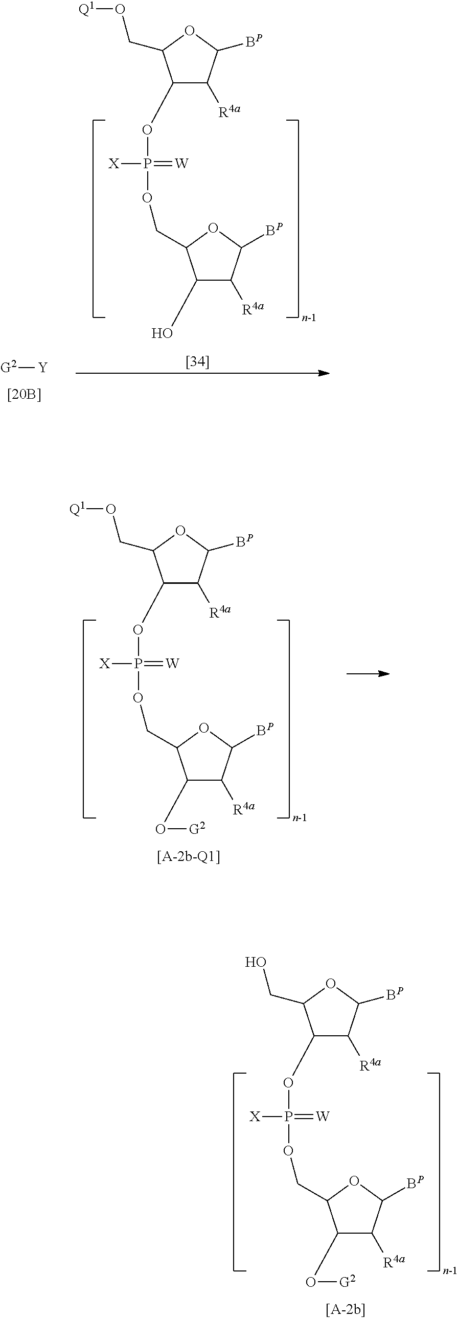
C1(OP([X])(=[W])OCC2C(O[G2])C([R4a])C([BP])O2)C([R4a])C([BP])OC1CO[Q1].C1(OP([X])(=[W])OCC2C(O[G2])C([R4a])C([BP])O2)C([R4a])C([BP])OC1CO.C1(OP([X])(=[W])OCC2C(O)C([R4a])C([BP])O2)C([R4a])C([BP])OC1CO[Q1].[G2][Y]
